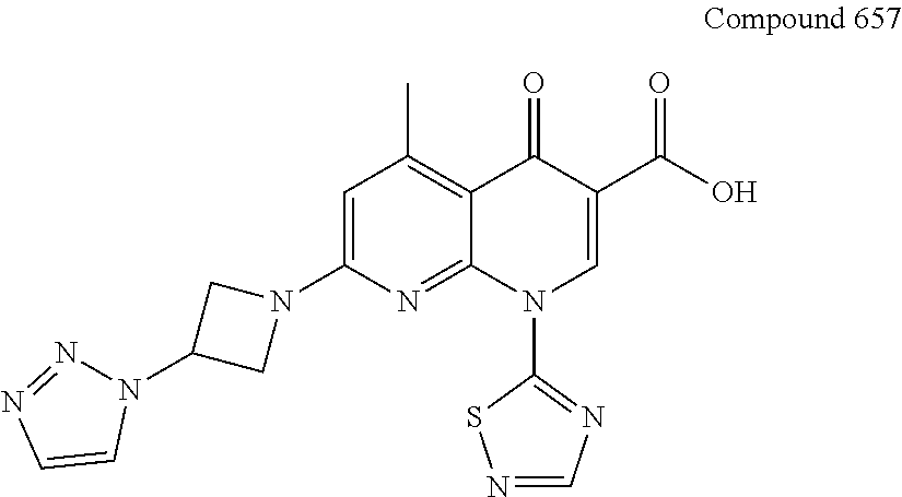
C1=C(N2CC(N3N=NC=C3)C2)N=C2C(=C1C)C(=O)C(C(O)=O)=CN2C1=NC=NS1
